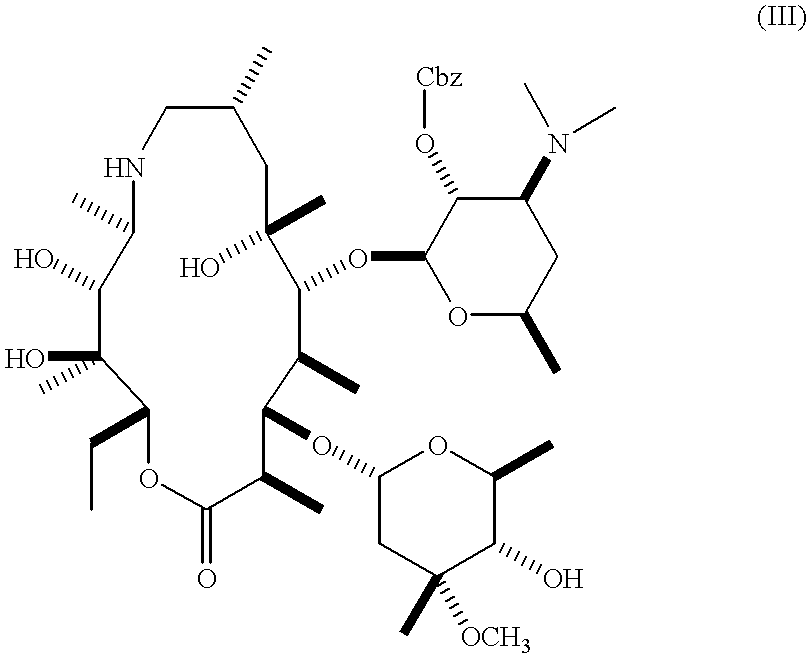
C1C(C)CC(C)(O)C(OC2OC(C)CC(N(C)C)C2O[Cbz])C(C)C(OC2CC([OCH3])(C)C(O)C(C)O2)C(C)C(=O)OC(CC)C(O)(C)C(O)C(C)N1
